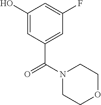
C1(O)=CC(C(N2CCOCC2)=O)=CC(F)=C1
